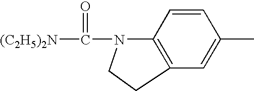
[(C2H5)2N]C(N1C2=C(C=C(C)C=C2)CC1)=O
